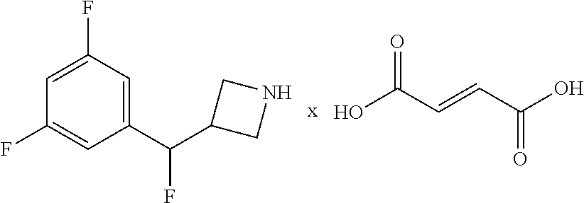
C1=C(F)C=C(C(C2CNC2)F)C=C1F.OC(C=CC(O)=O)=O
